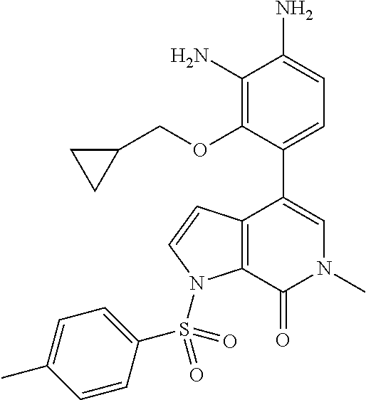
O(C1=C(N)C(N)=CC=C1C1=CN(C)C(=O)C2=C1C=CN2S(C1=CC=C(C)C=C1)(=O)=O)CC1CC1
